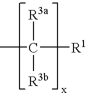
CC([R3a])([R3b])[R1]
